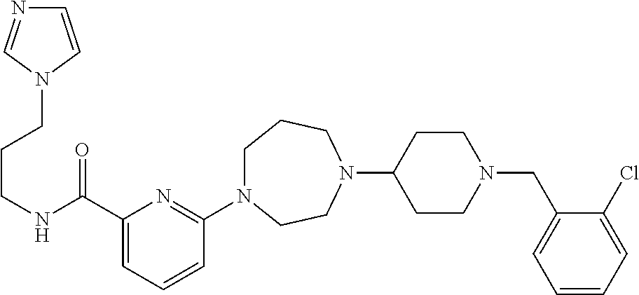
C1(C(NCCCN2C=NC=C2)=O)=CC=CC(N2CCCN(C3CCN(CC4=CC=CC=C4Cl)CC3)CC2)=N1
